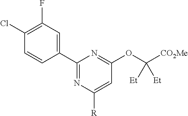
C1(C2=CC(F)=C(Cl)C=C2)=NC([R])=CC(OC([CO2Me])([Et])[Et])=N1
